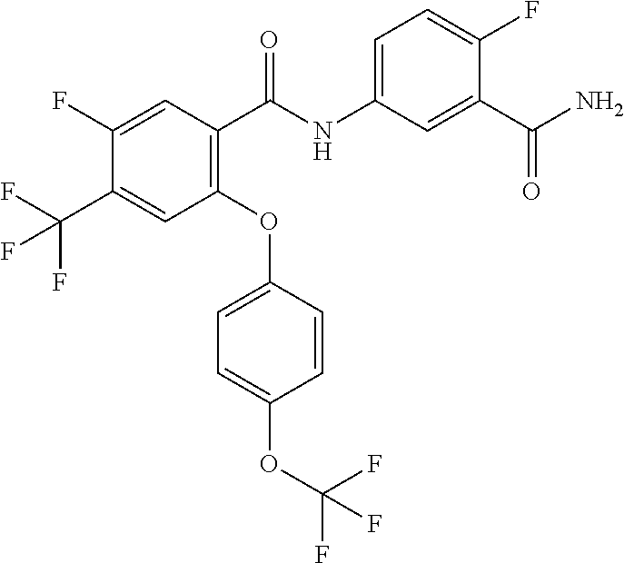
C1(F)=CC(C(NC2=CC=C(F)C(C(N)=O)=C2)=O)=C(OC2=CC=C(OC(F)(F)F)C=C2)C=C1C(F)(F)F
